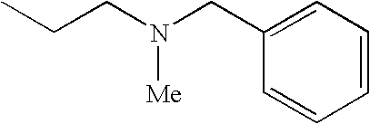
C1=C(CN(CCC)[Me])C=CC=C1
